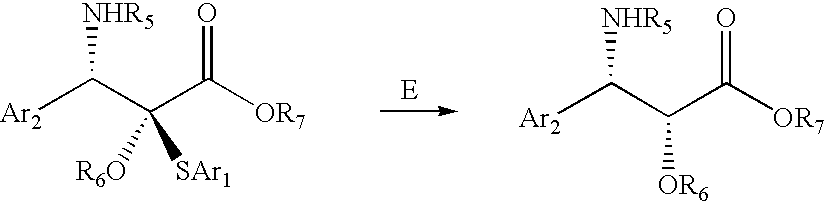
[Ar2]C(C(C([OR7])=O)([R6O])[SAr1])[NHR5].[Ar2]C(C(C([OR7])=O)[OR6])[NHR5]
